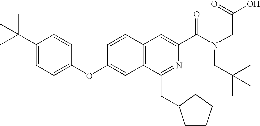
C1=CC(OC2=CC=C(C(C)(C)C)C=C2)=CC2=C1C=C(C(N(CC(=O)O)CC(C)(C)C)=O)N=C2CC1CCCC1
